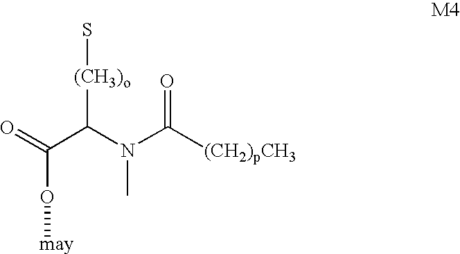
O=C(C(N(C([(CH2)pCH3])=O)C)[(CH3)o]S)O[may]
